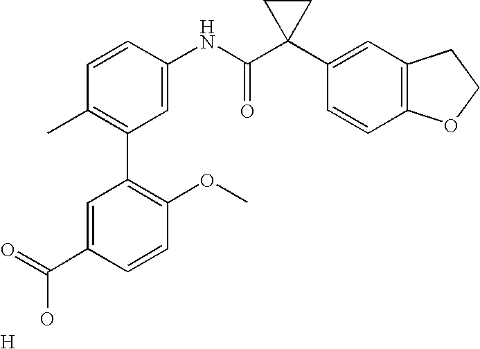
C1=CC(NC(C2(C3=CC4=C(C=C3)OCC4)CC2)=O)=CC(C2=C(OC)C=CC(C(O)=O)=C2)=C1C.[H]
